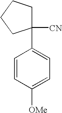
C1(C2=CC=C([OMe])C=C2)([CN])CCCC1
